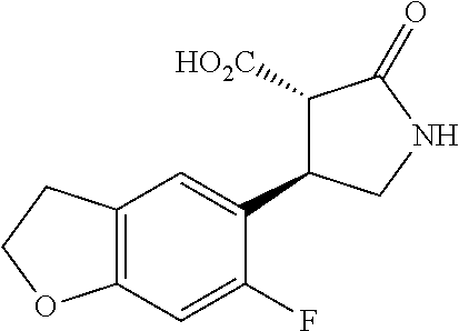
C12=C(C=C(F)C(C3C([HO2C])C(=O)NC3)=C1)OCC2
